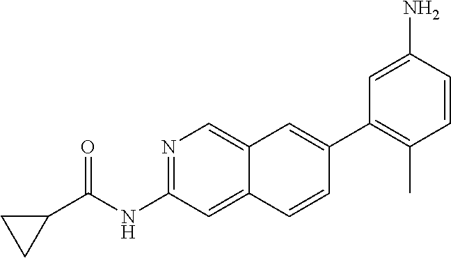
N1=C(NC(=O)C2CC2)C=C2C(=C1)C=C(C1=C(C)C=CC(N)=C1)C=C2
